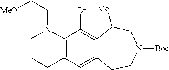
C1CCC2=C(N1CC[MeO])C(Br)=C1C(=C2)CCN([Boc])CC1[Me]
